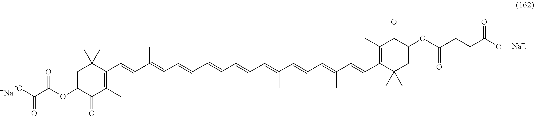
[Na+].[Na].C1C(OC(C([-O])=O)=O)C(=O)C(C)=C(C=CC(=CC=CC(=CC=CC=C(C=CC=C(C=CC2=C(C)C(=O)C(OC(CCC([O-])=O)=O)CC2(C)C)C)C)C)C)C1(C)C
